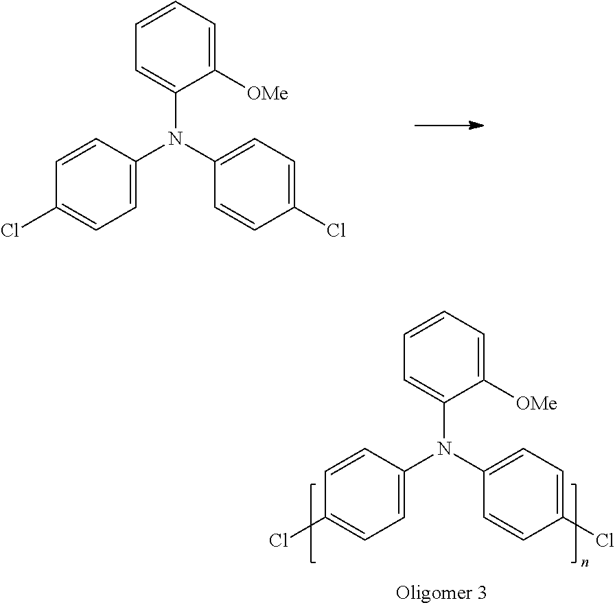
C1([OMe])=CC=CC=C1N(C1=CC=C(Cl)C=C1)C1=CC=C(Cl)C=C1.C1([OMe])=CC=CC=C1N(C1=CC=C(Cl)C=C1)C1=CC=C(Cl)C=C1
